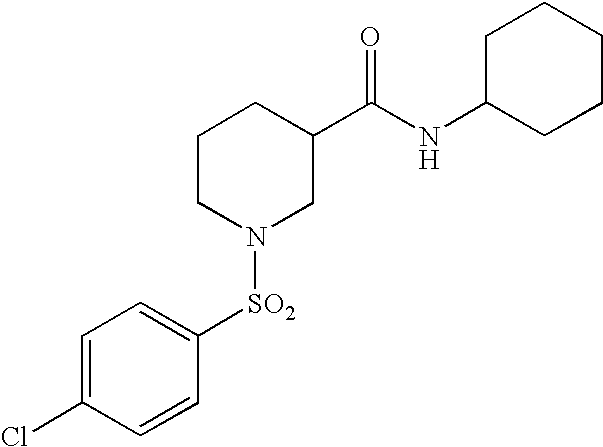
C1=C(Cl)C=CC([SO2]N2CC(C(NC3CCCCC3)=O)CCC2)=C1
